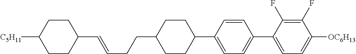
C1(C=CCCC2CCC(C3=CC=C(C4=CC=C([OC6H13])C(F)=C4F)C=C3)CC2)CCC([C5H11])CC1
